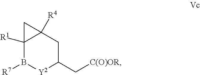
C12([R1])B([R7])[Y2]C(C[C(O)OR])CC1([R4])C2
